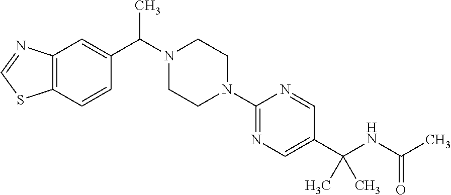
C12=C(C=C(C(N3CCN(C4=NC=C(C(NC(C)=O)(C)C)C=N4)CC3)C)C=C1)N=CS2
